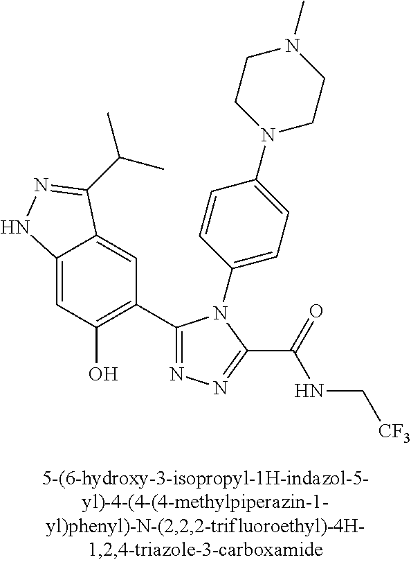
C1=C2C(=CC(C3=NN=C(C(=O)NC[CF3])N3C3=CC=C(N4CCN(C)CC4)C=C3)=C1O)C(C(C)C)=NN2
